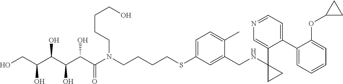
OCC(C(C(C(C(N(CCCCSC1=CC=C(C)C(CNC2(C3=CN=CC=C3C3=CC=CC=C3OC3CC3)CC2)=C1)CCCCO)=O)O)O)O)O
